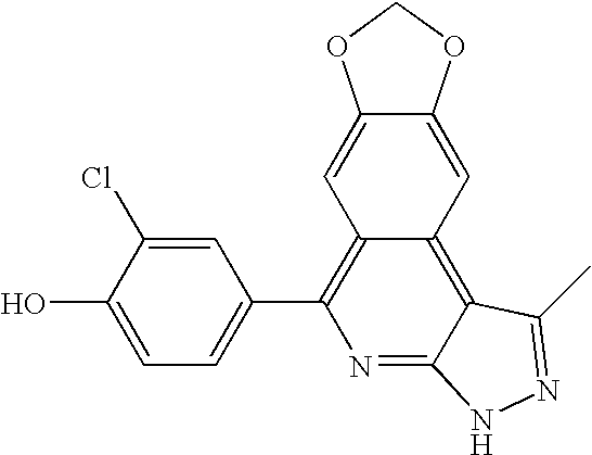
C1=C(O)C(Cl)=CC(C2=C3C(=C4C(=N2)NN=C4C)C=C2C(=C3)OCO2)=C1
